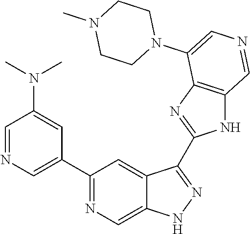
C1(C2=CN=CC(N(C)C)=C2)=NC=C2C(=C1)C(C1=NC3=C(N1)C=NC=C3N1CCN(C)CC1)=NN2
